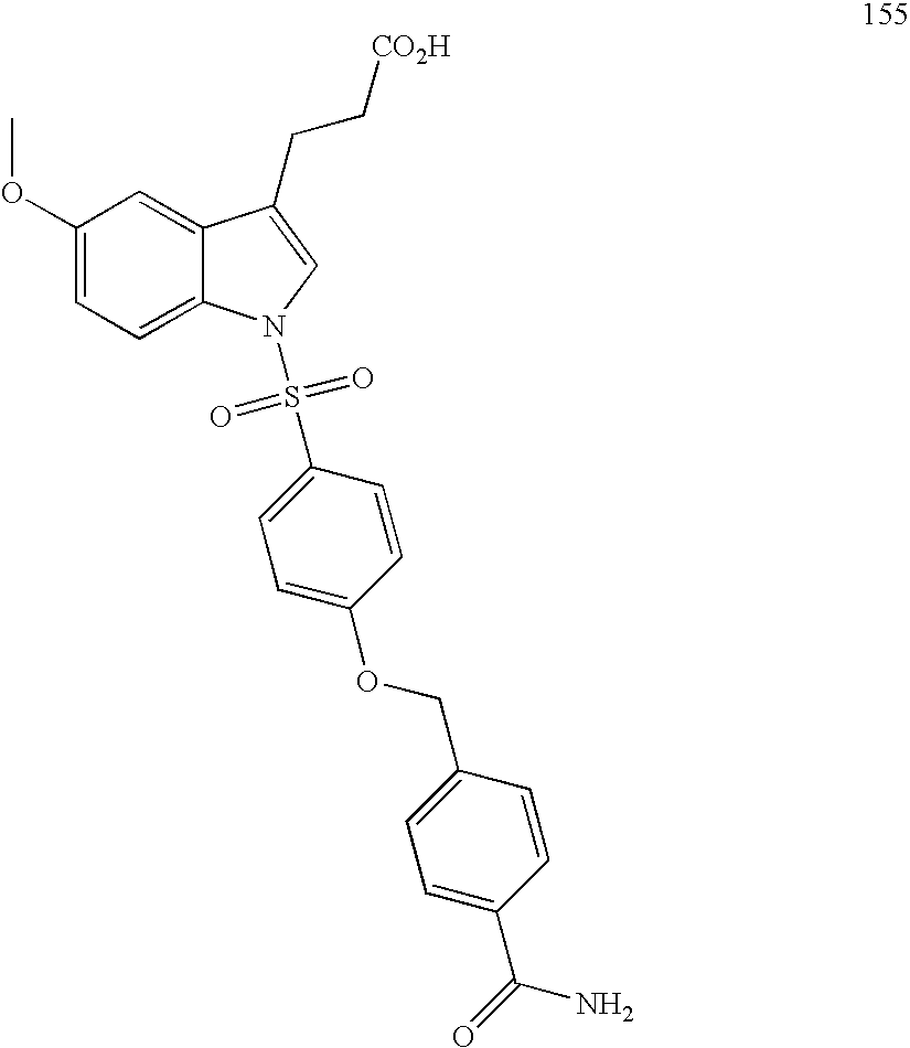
C1(OC)=CC=C2C(=C1)C(CC[CO2H])=CN2S(C1=CC=C(OCC2=CC=C(C(=O)N)C=C2)C=C1)(=O)=O
